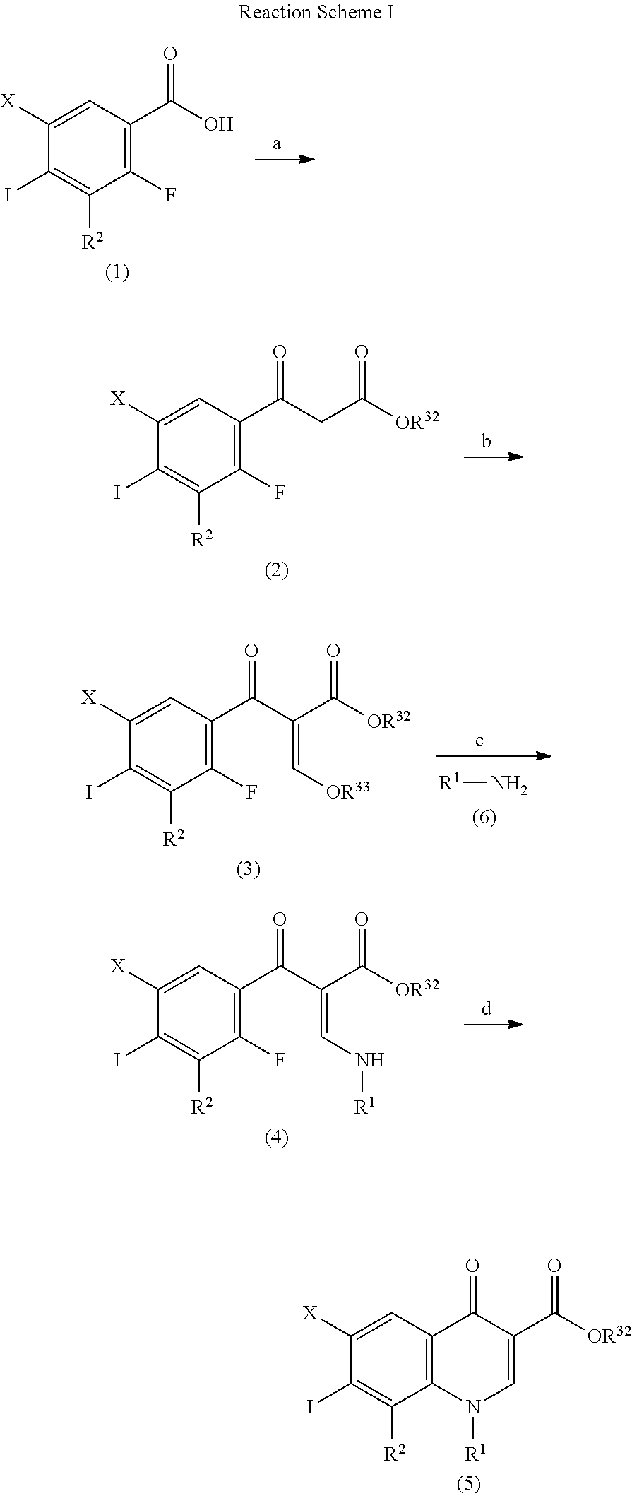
C1([X])=CC2=C(C([R2])=C1I)N([R1])C=C(C([OR32])=O)C2=O.C1([X])=CC(C(O)=O)=C(F)C([R2])=C1I.C1([X])=CC(C(CC([OR32])=O)=O)=C(F)C([R2])=C1I.C1([X])=CC(C(C(C([OR32])=O)=CN[R1])=O)=C(F)C([R2])=C1I.C1([X])=CC(C(C(C([OR32])=O)=C[OR33])=O)=C(F)C([R2])=C1I.[R1]N
